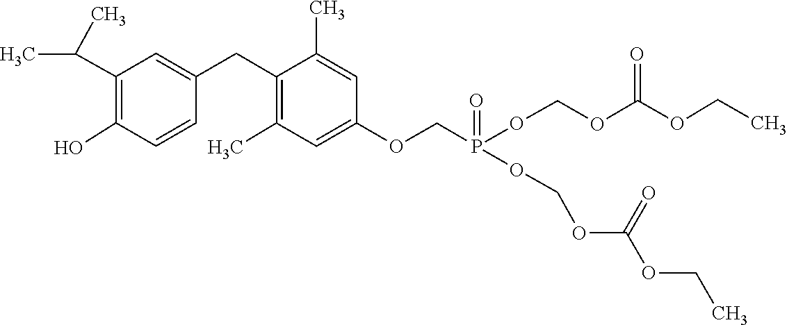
O(C(OCOP(COC1=CC(C)=C(CC2=CC(C(C)C)=C(O)C=C2)C(C)=C1)(=O)OCOC(OCC)=O)=O)CC
